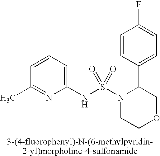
C1=CC=C(NS(N2CCOCC2C2=CC=C(F)C=C2)(=O)=O)N=C1C
